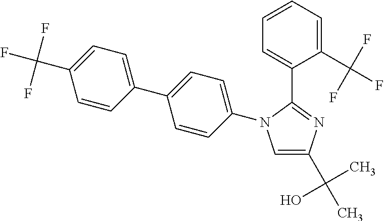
C1=C(C(C)(O)C)N=C(C2=CC=CC=C2C(F)(F)F)N1C1=CC=C(C2=CC=C(C(F)(F)F)C=C2)C=C1
